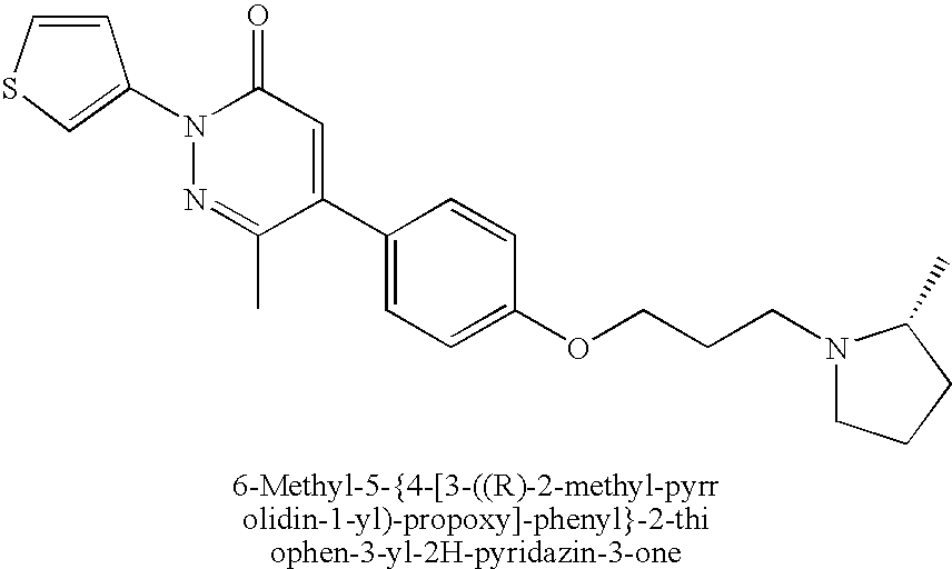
C(CCOC1=CC=C(C2=CC(=O)N(C3=CSC=C3)N=C2C)C=C1)N1CCCC1C
